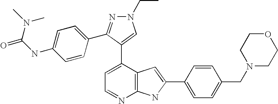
C1=C(C2=CN(CC)N=C2C2=CC=C(NC(=O)N(C)C)C=C2)C2=C(N=C1)NC(C1=CC=C(CN3CCOCC3)C=C1)=C2
